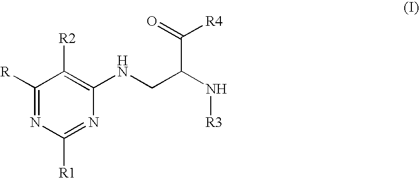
C1([R])=NC([R1])=NC(NCC(N[R3])C(=O)[R4])=C1[R2]
